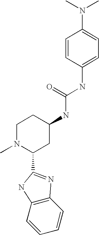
C1=CC(NC(NC2CCN(C)C(C3=NC4=C(C=CC=C4)N3)C2)=O)=CC=C1N(C)C
